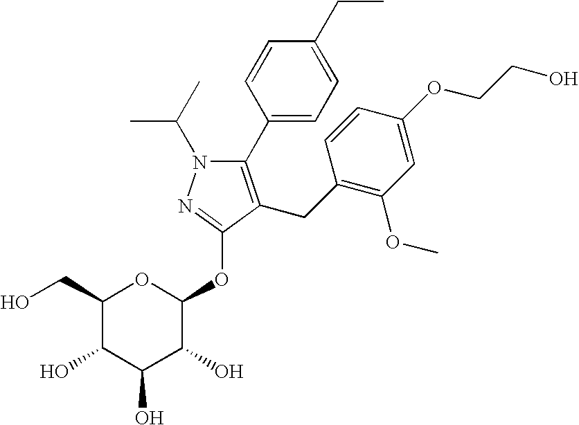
C1(C2=CC=C(CC)C=C2)=C(CC2=C(OC)C=C(OCCO)C=C2)C(OC2OC(CO)C(O)C(O)C2O)=NN1C(C)C
